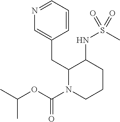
N1=CC=CC(CC2N(C(OC(C)C)=O)CCCC2NS(C)(=O)=O)=C1
